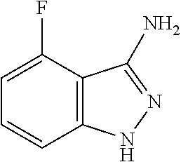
C12=C(C(F)=CC=C1)C(N)=NN2
